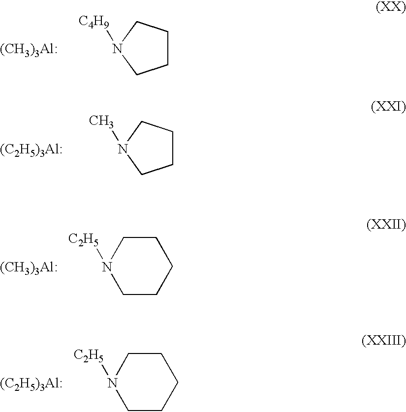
C1CCN([C4H9])C1.[(CH3)3Al:].C1CCN(C)C1.[(C2H5)3Al:].N1([C2H5])CCCCC1.[(CH3)3Al:].N1([C2H5])CCCCC1.[(C2H5)3Al:]
